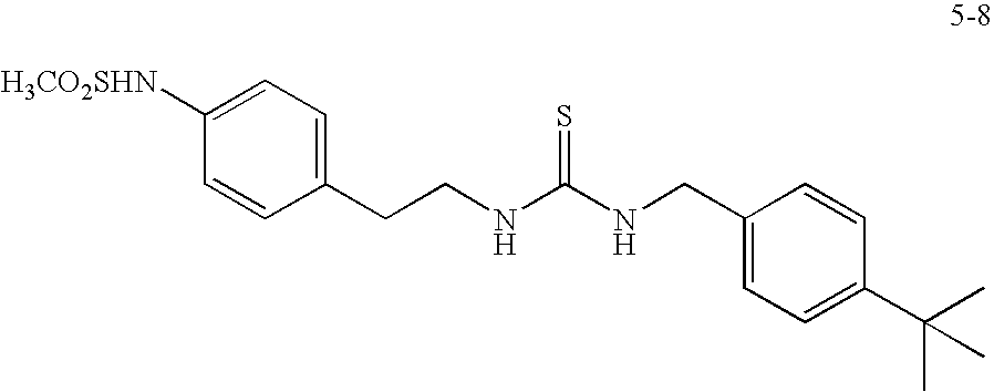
C(CNC(NCC1=CC=C(C(C)(C)C)C=C1)=S)C1=CC=C([H3CO2SHN])C=C1
